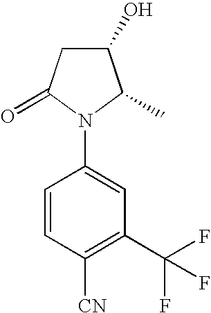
C1(O)CC(=O)N(C2=CC(C(F)(F)F)=C([CN])C=C2)C1C
